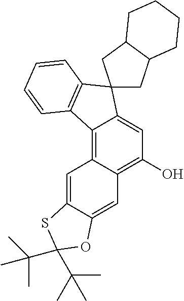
C1(O)=C2C(=C3C(=C1)C1(C4=C3C=CC=C4)CC3C(C1)CCCC3)C=C1C(=C2)OC(C(C)(C)C)(C(C)(C)C)S1
